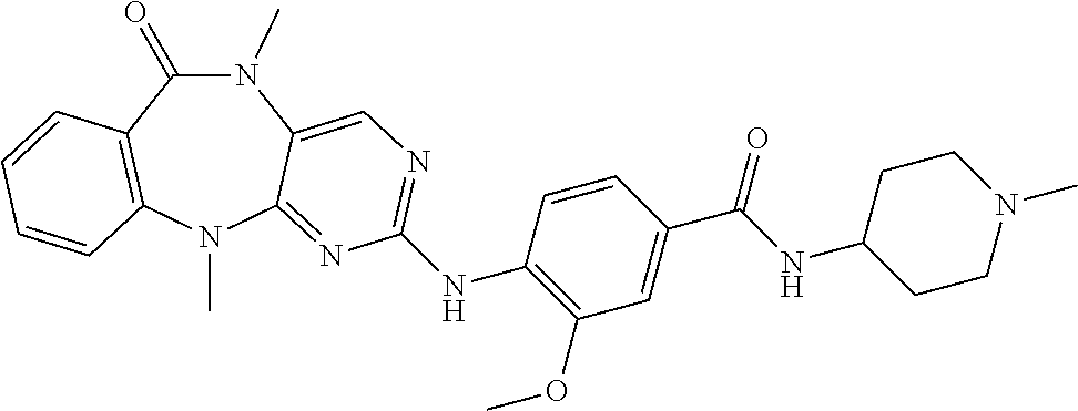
N1(C)C(=O)C2=C(N(C)C3=NC(NC4=C(OC)C=C(C(=O)NC5CCN(C)CC5)C=C4)=NC=C13)C=CC=C2
